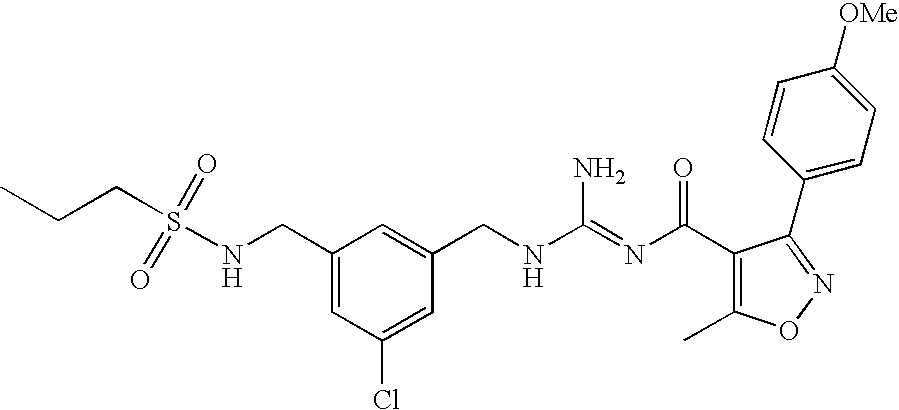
N(CC1=CC(Cl)=CC(CNC(=NC(=O)C2=C(C)ON=C2C2=CC=C([OMe])C=C2)N)=C1)S(CCC)(=O)=O
